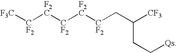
[F3C][CF2][F2C][CF2][F2C][CF2]CC([CF3])CC[Qs]
